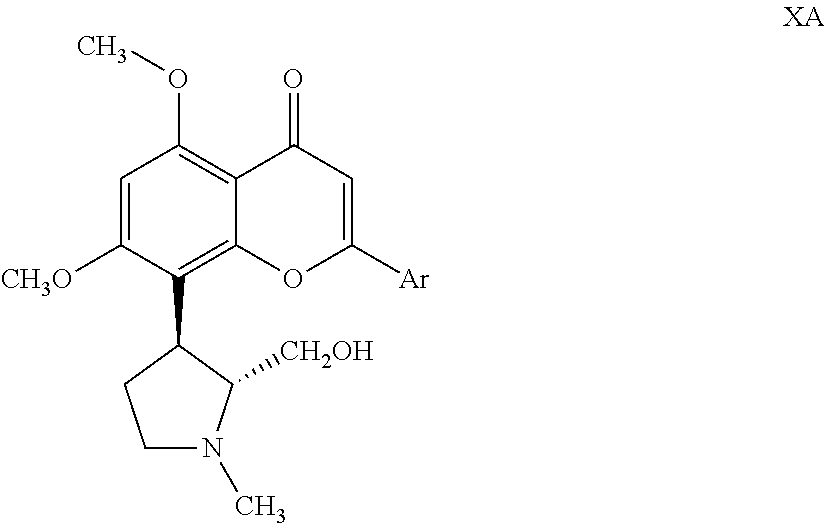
C1=C([CH3O])C(C2C([CH2OH])N(C)CC2)=C2C(=C1OC)C(=O)C=C([Ar])O2
